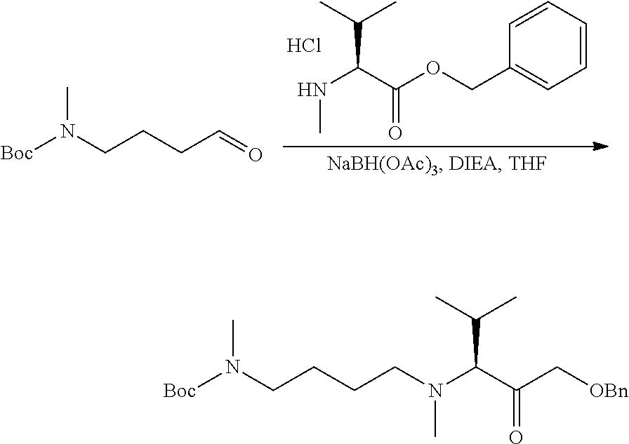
C1=CC=CC(COC(C(NC)C(C)C)=O)=C1.Cl.[Boc]N(CCCC=O)C.[Boc]N(CCCCN(C(C(C[OBn])=O)C(C)C)C)C
